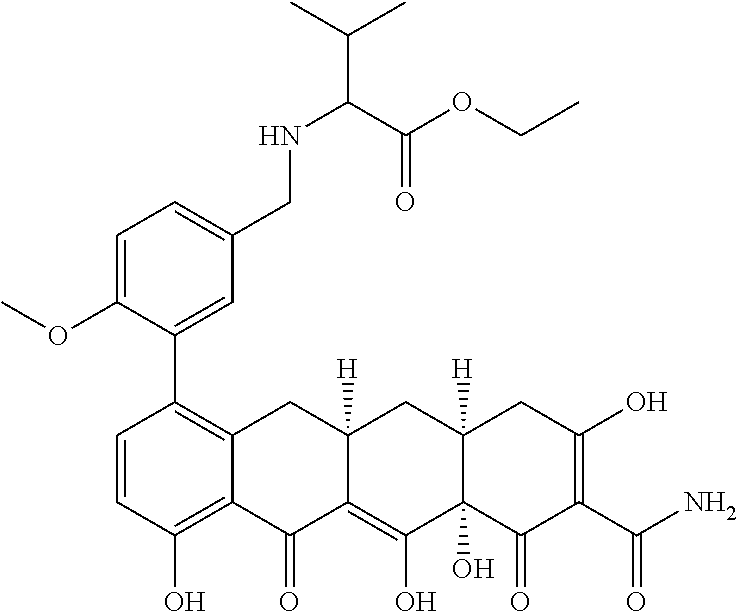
C1=CC(O)=C2C(=C1C1=CC(CNC(C(C)C)C(OCC)=O)=CC=C1OC)CC1([H])C(=C(O)C3(O)C([H])(C1)CC(O)=C(C(N)=O)C3=O)C2=O
